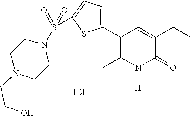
C1(C2=C(C)N([H])C(=O)C(CC)=C2)=CC=C(S(=O)(=O)N2CCN(CCO)CC2)S1.Cl
